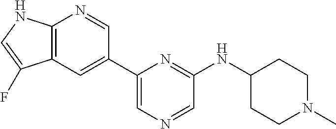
C12=C(C=C(C3=CN=CC(NC4CCN(C)CC4)=N3)C=N1)C(F)=CN2
